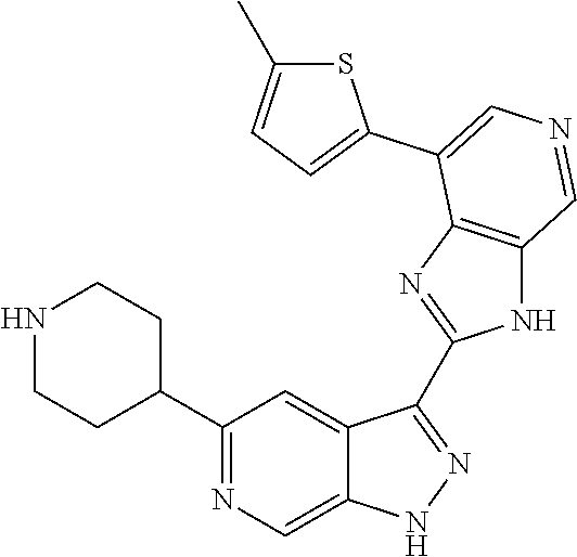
C1(C2CCNCC2)=NC=C2C(=C1)C(C1=NC3=C(N1)C=NC=C3C1=CC=C(C)S1)=NN2
